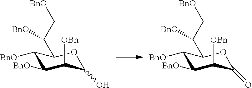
C1([BnO])C([BnO])C([OBn])C(O)OC1C(C[BnO])[BnO].C1([BnO])C([BnO])C([OBn])C(=O)OC1C(C[BnO])[BnO]
